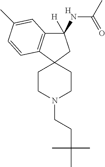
C1(NC(C)=O)([H])C2=C(C3(C1)CCN(CCC(C)(C)C)CC3)C=CC(C)=C2.[H]
